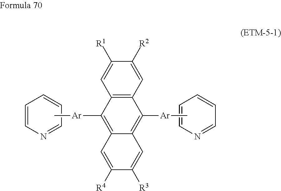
C12=C(C=C([R2])C([R1])=C1)C([Ar]C)=C1C(=C2[Ar]C)C=C([R4])C([R3])=C1.C1=CN=CC=C1.C1=CN=CC=C1
